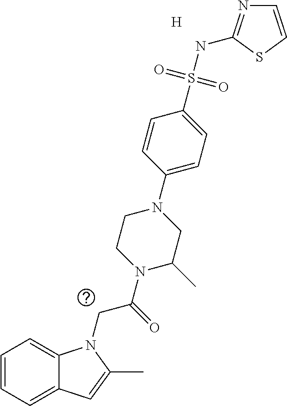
[H].C1=CC=C2C(=C1)N(CC(=O)N1CCN(C3=CC=C(S(NC4=NC=CS4)(=O)=O)C=C3)CC1C)C(C)=C2
